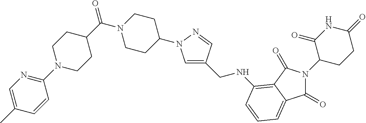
C1(C)=CN=C(N2CCC(C(=O)N3CCC(N4C=C(CNC5=C6C(=O)N(C7CCC(=O)NC7=O)C(=O)C6=CC=C5)C=N4)CC3)CC2)C=C1
